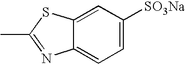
C12=CC=C([SO3Na])C=C1SC(C)=N2
